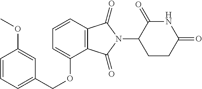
C1=CC=C(COC2=CC=CC3=C2C(=O)N(C2CCC(=O)NC2=O)C3=O)C=C1OC
